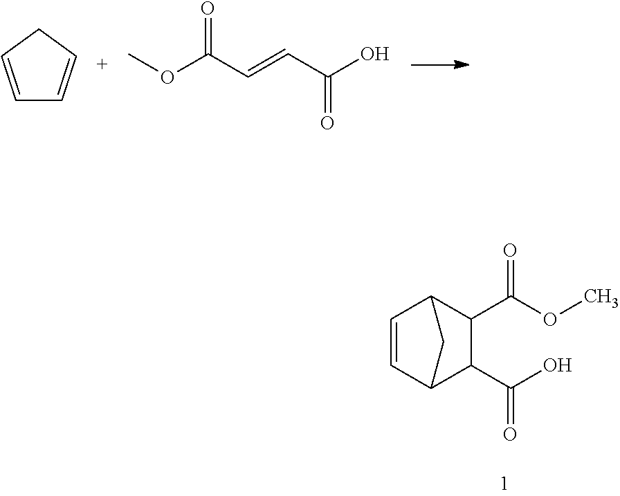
C1=CCC=C1.COC(C=CC(O)=O)=O.C1=CC2C(C(OC)=O)C(C(O)=O)C1C2
